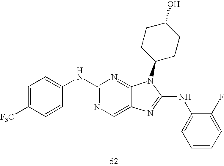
N(C1=NC=C2C(=N1)N(C1CCC(O)CC1)C(NC1=CC=CC=C1F)=N2)C1=CC=C([F3C])C=C1
